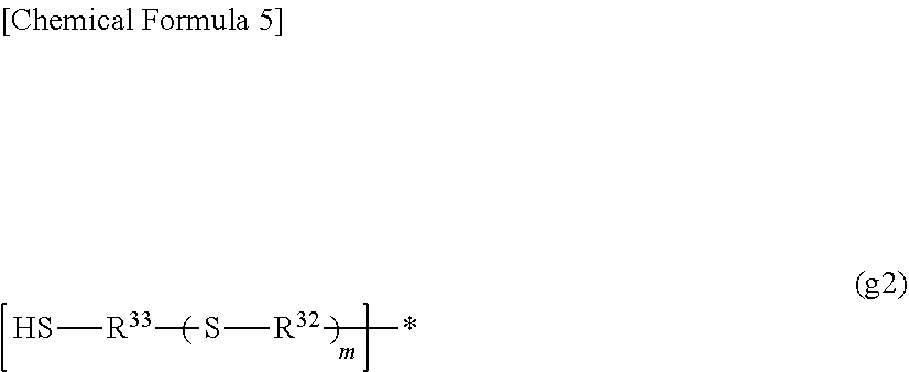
S[R33]S[R32]*
